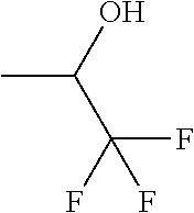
CC(C(F)(F)F)O
